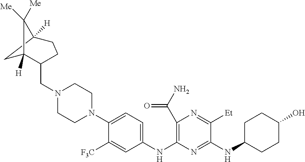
C1C2([H])C([Me])([Me])C1([H])C(CN1CCN(C3=CC=C(NC4=C(C(N)=O)N=C([Et])C(NC5CCC(O)CC5)=N4)C=C3[F3C])CC1)CC2
